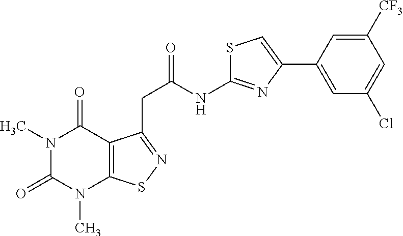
N1(C)C(=O)N(C)C2=C(C1=O)C(CC(=O)NC1=NC(C3=CC(Cl)=CC([CF3])=C3)=CS1)=NS2
